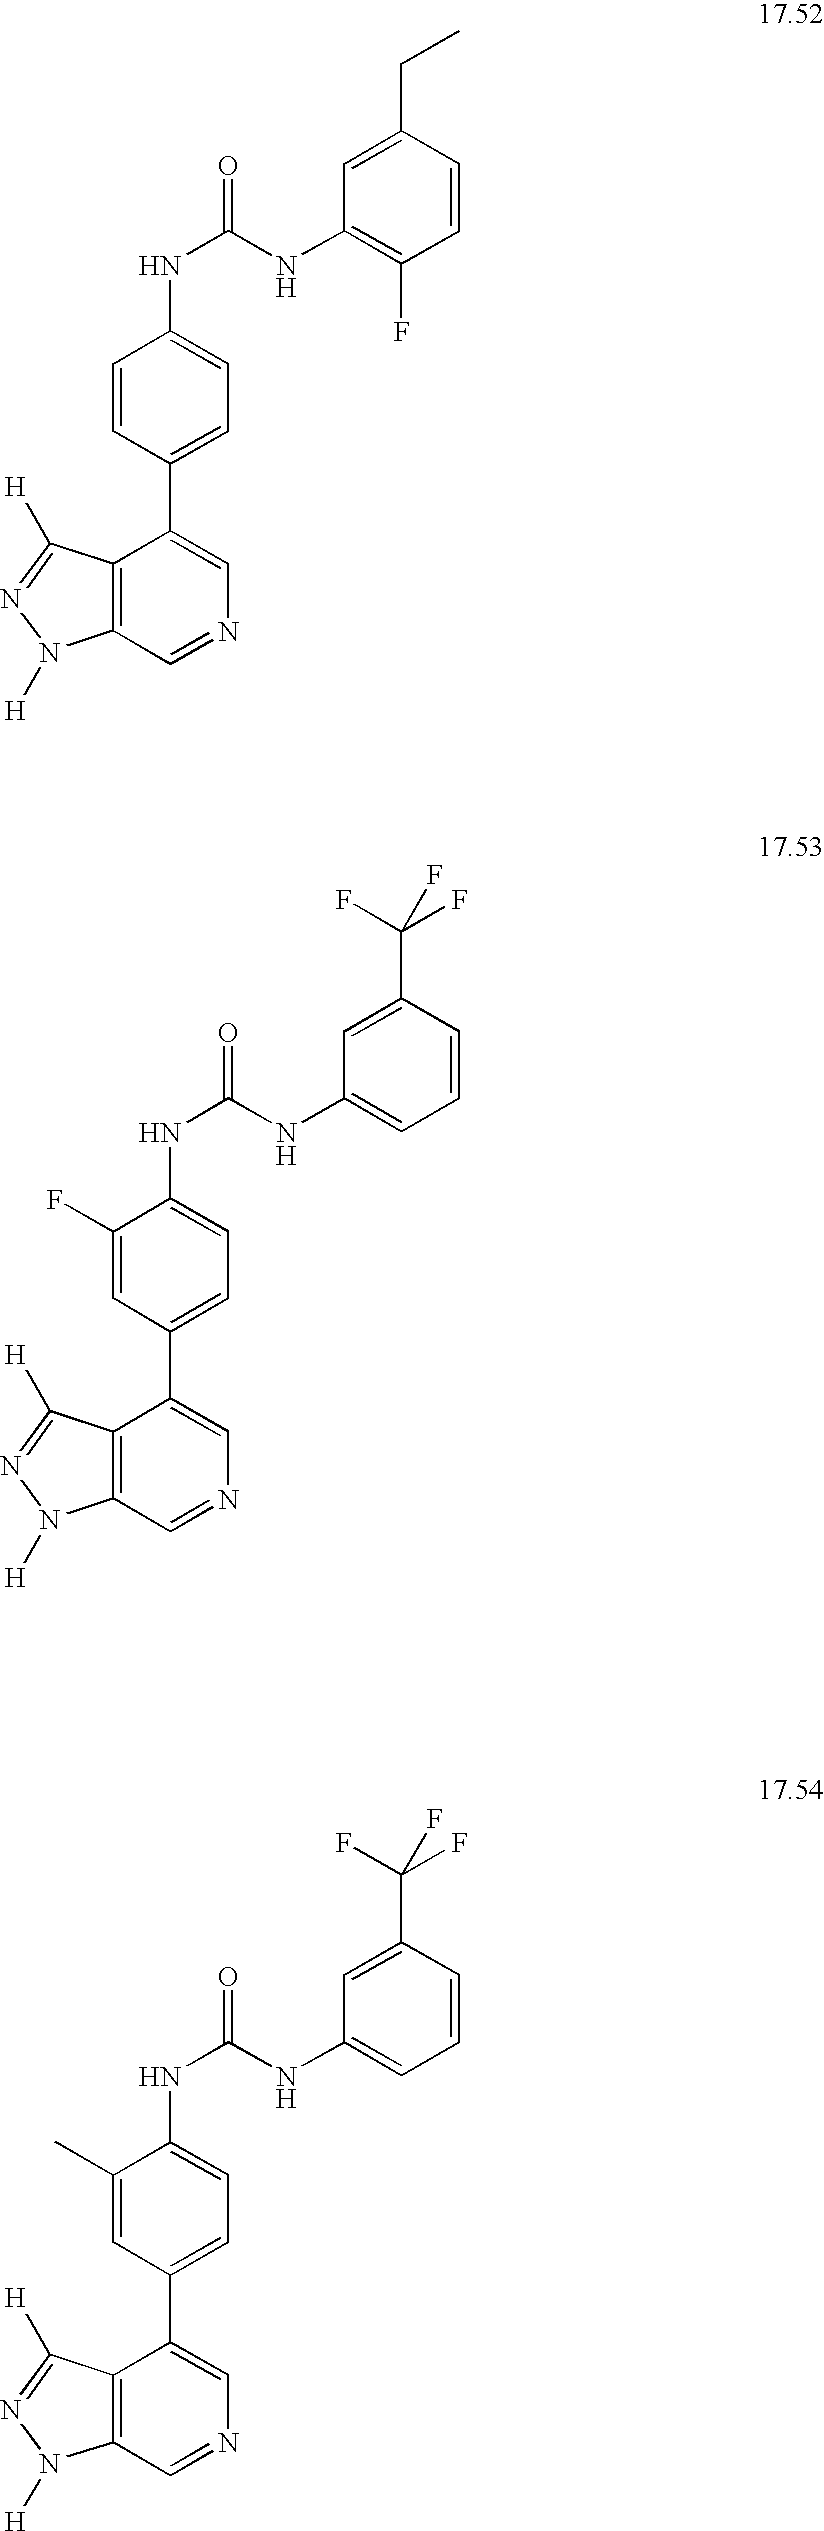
C1=CC(CC)=CC(NC(NC2=CC=C(C3=CN=CC4=C3C([H])=NN4[H])C=C2)=O)=C1F.C1=CC(C(F)(F)F)=CC(NC(NC2=CC=C(C3=CN=CC4=C3C([H])=NN4[H])C=C2F)=O)=C1.C1=CC(C(F)(F)F)=CC(NC(NC2=CC=C(C3=CN=CC4=C3C([H])=NN4[H])C=C2C)=O)=C1
